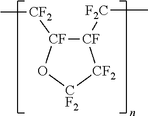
[CF]1([F2C]C)[CF]([CF2]C)O[CF2][CF2]1
